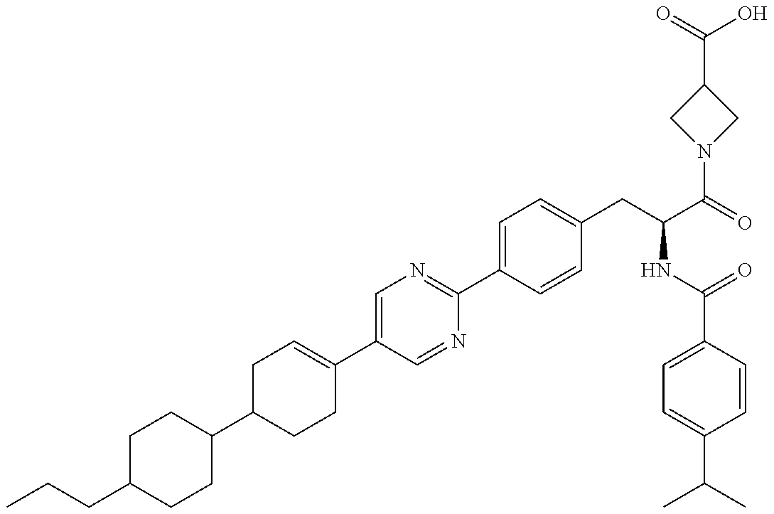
C1(C2CCC(C3=CN=C(C4=CC=C(CC(NC(=O)C5=CC=C(C(C)C)C=C5)C(N5CC(C(O)=O)C5)=O)C=C4)N=C3)=CC2)CCC(CCC)CC1
